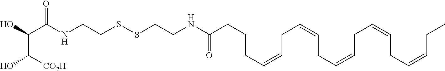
C(NCCSSCCNC(CCCC=CCC=CCC=CCC=CCC=CCC)=O)(=O)C(O)C(O)[CO2H]
